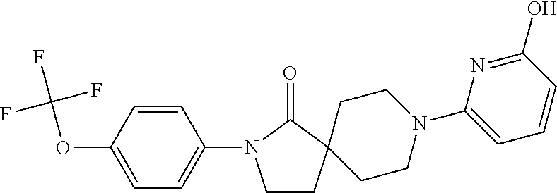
C1CC2(C(=O)N1C1=CC=C(OC(F)(F)F)C=C1)CCN(C1=CC=CC(O)=N1)CC2
